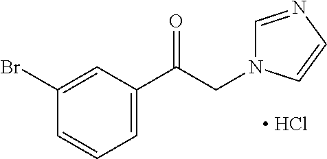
[ HCl].C1(Br)=CC(C(CN2C=NC=C2)=O)=CC=C1
